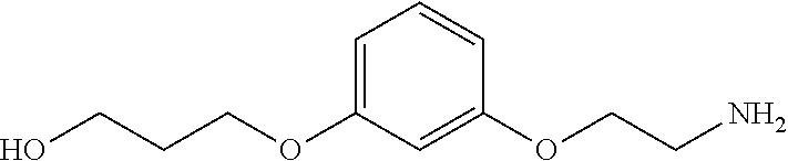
C1=C(OCCCO)C=C(OCCN)C=C1
